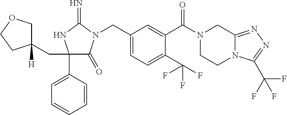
C1(CC2([H])COCC2)(C2=CC=CC=C2)C(=O)N(CC2=CC=C(C(F)(F)F)C(C(=O)N3CCN4C(=NN=C4C(F)(F)F)C3)=C2)C(=N)N1
